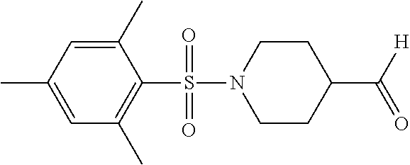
N1(S(C2=C(C)C=C(C)C=C2C)(=O)=O)CCC(C(=O)[H])CC1
